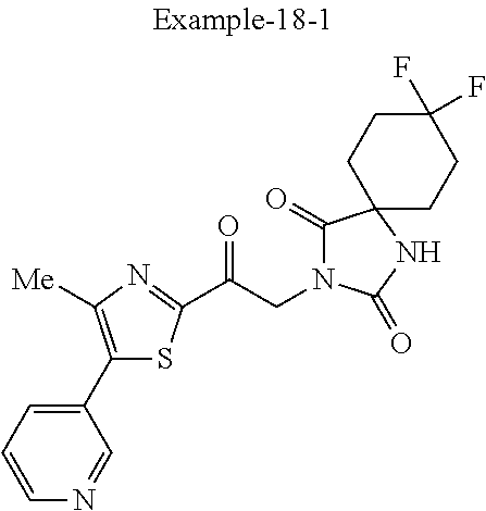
C1=CC=C(C2=C([Me])N=C(C(CN3C(=O)C4(NC3=O)CCC(F)(F)CC4)=O)S2)C=N1
